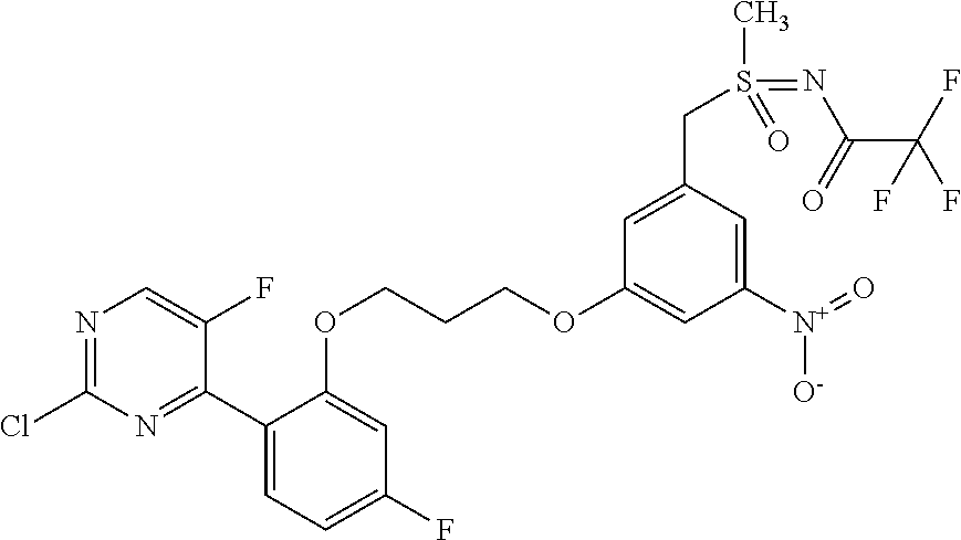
N1=C(Cl)N=C(C2=CC=C(F)C=C2OCCCOC2=CC([N+](=O)[O-])=CC(CS(C)(=O)=NC(C(F)(F)F)=O)=C2)C(F)=C1
